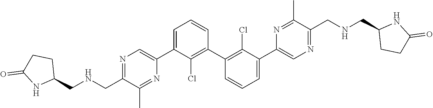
N1=C(CNCC2CCC(=O)N2)C(C)=NC(C2=CC=CC(C3=C(Cl)C(C4=CN=C(CNCC5CCC(=O)N5)C(C)=N4)=CC=C3)=C2Cl)=C1
